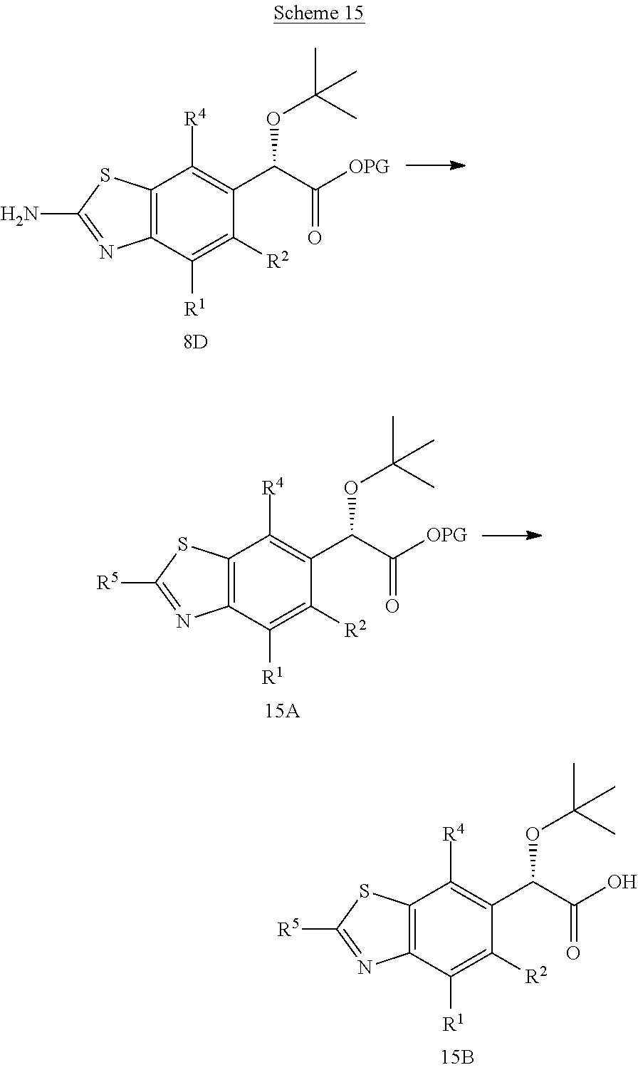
C12=C(C([R1])=C([R2])C(C(C([OPG])=O)OC(C)(C)C)=C1[R4])N=C(N)S2.C12=C(C([R1])=C([R2])C(C(C([OPG])=O)OC(C)(C)C)=C1[R4])N=C([R5])S2.C12=C(C([R1])=C([R2])C(C(C(O)=O)OC(C)(C)C)=C1[R4])N=C([R5])S2
